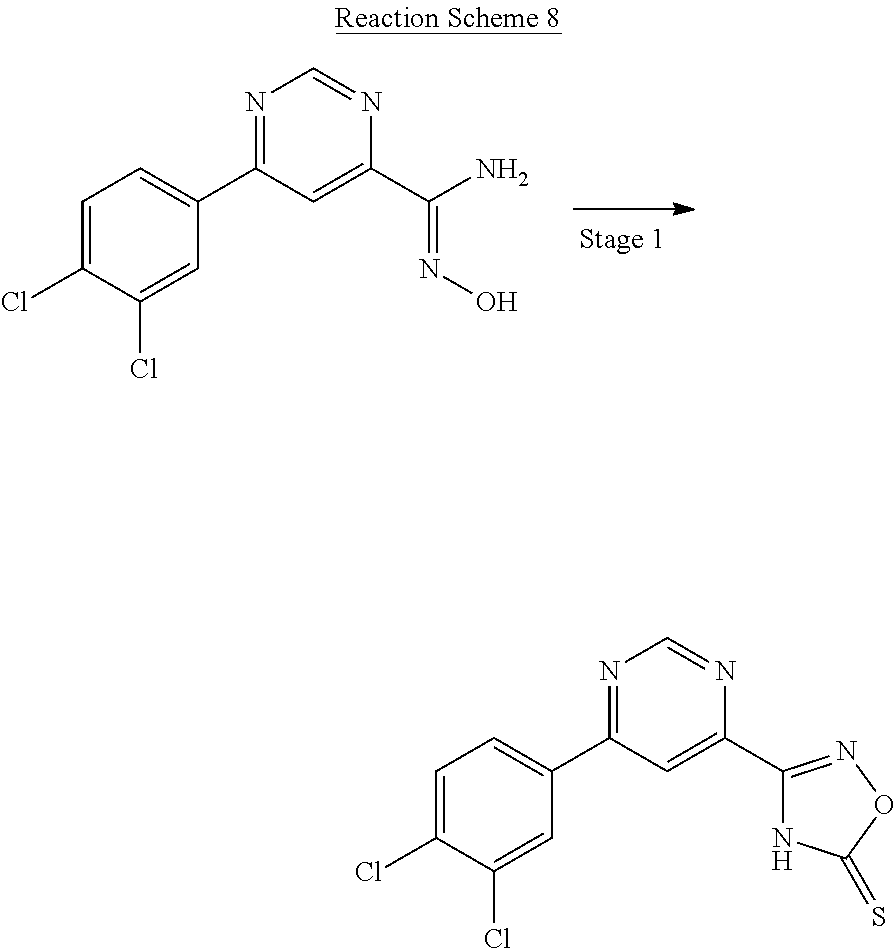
C1(Cl)=CC(C2=NC=NC(C3=NOC(=S)N3)=C2)=CC=C1Cl.C1(Cl)=CC(C2=NC=NC(C(N)=NO)=C2)=CC=C1Cl
